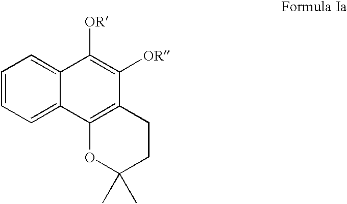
C1=CC=C2C(=C1)C([OR])=C([OR])C1=C2OC(C)(C)CC1
